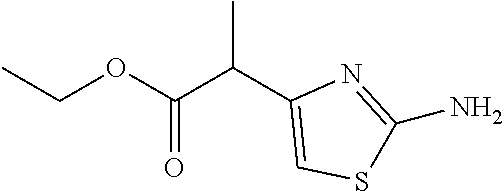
CCOC(C(C1=CSC(N)=N1)C)=O
